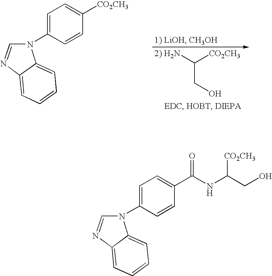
[2) H2N]C([CO2CH3])CO.C12=CC=CC=C1N(C1=CC=C([CO2CH3])C=C1)C=N2.C12=CC=CC=C1N(C1=CC=C(C(NC(CO)[CO2CH3])=O)C=C1)C=N2
